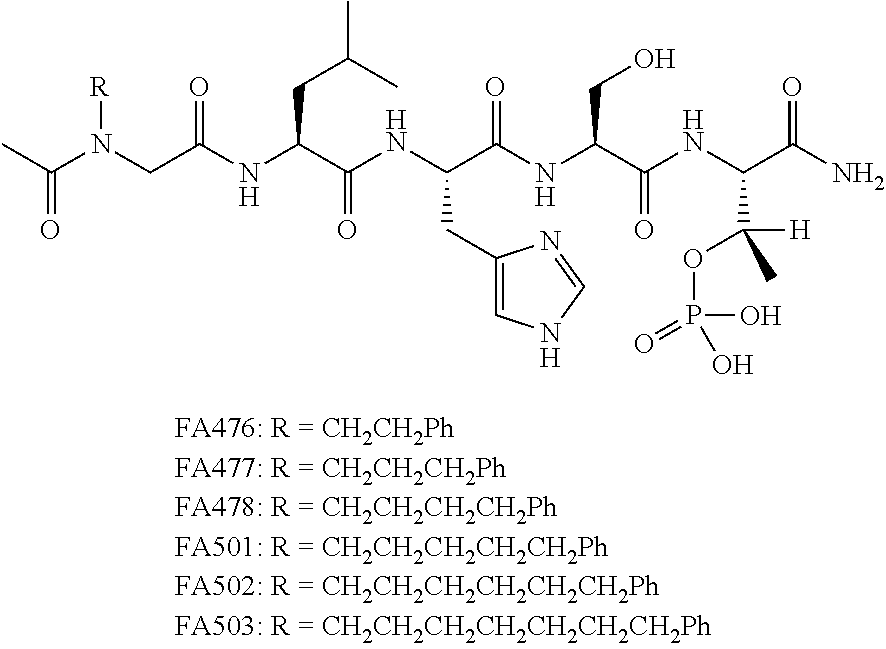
C(NC(C(NC(C(NC(C(NC(C(N)=O)C(C)([H])OP(=O)(O)O)=O)CO)=O)CC1=CNC=N1)=O)CC(C)C)(=O)CN(C(C)=O)[R]
